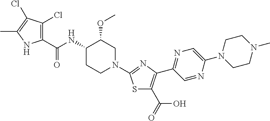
C(NC1CCN(C2=NC(C3=NC=C(N4CCN(C)CC4)N=C3)=C(C(O)=O)S2)CC1OC)(=O)C1=C(Cl)C(Cl)=C(C)N1
